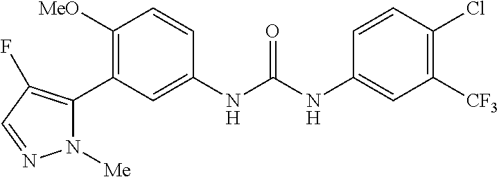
C1([MeO])=C(C2=C(F)C=NN2[Me])C=C(NC(NC2=CC([CF3])=C(Cl)C=C2)=O)C=C1
